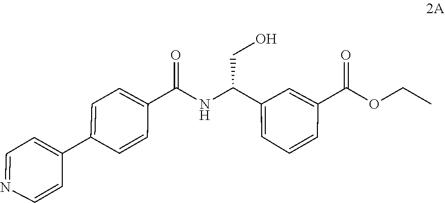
CCOC(C1=CC(C(CO)NC(C2=CC=C(C3=CC=NC=C3)C=C2)=O)=CC=C1)=O
